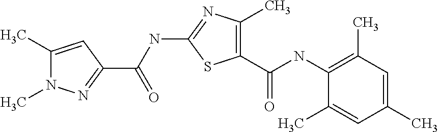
C1(C(NC2=C(C)C=C(C)C=C2C)=O)=C(C)N=C(NC(C2=NN(C)C(C)=C2)=O)S1
